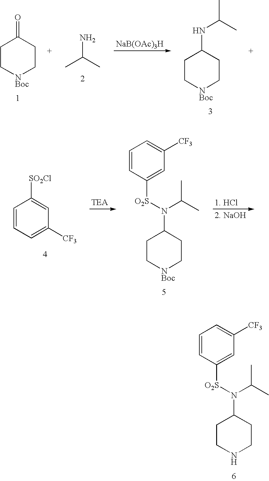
C1CNCCC1N(C(C)C)[O2S]C1=CC([CF3])=CC=C1.C1C[NBoc]CCC1=O.CC(C)N.[NaB(OAc)3H].C1C[NBoc]CCC1NC(C)C.C1=CC=C([CF3])C=C1[SO2Cl].C1C[NBoc]CCC1N(C(C)C)[O2S]C1=CC([CF3])=CC=C1
